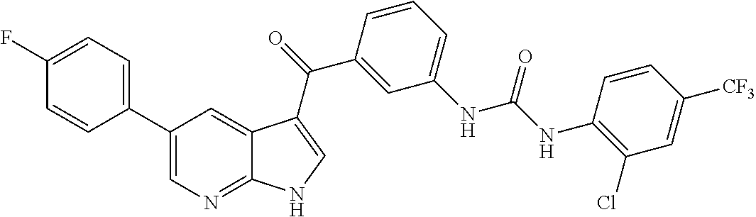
C1(C2=CN=C3C(=C2)C(C(=O)C2=CC(NC(NC4=C(Cl)C=C([CF3])C=C4)=O)=CC=C2)=CN3)=CC=C(F)C=C1
